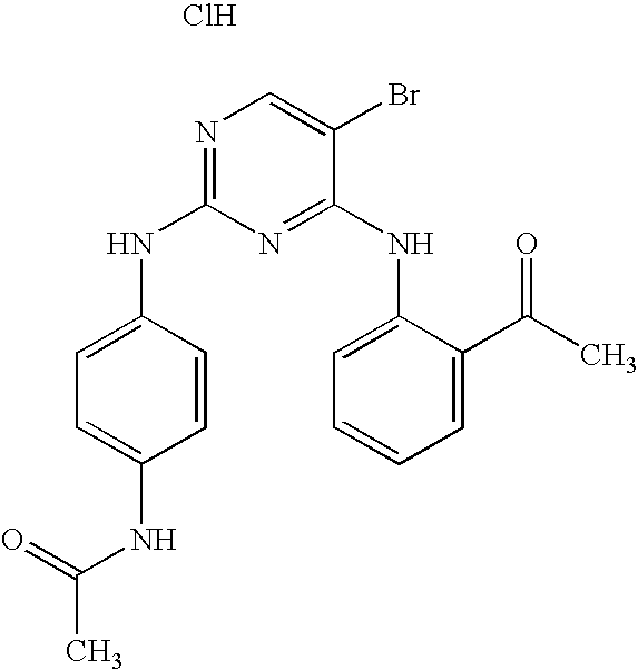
Cl.N1=C(NC2=CC=C(NC(=O)C)C=C2)N=C(NC2=CC=CC=C2C(=O)C)C(Br)=C1
